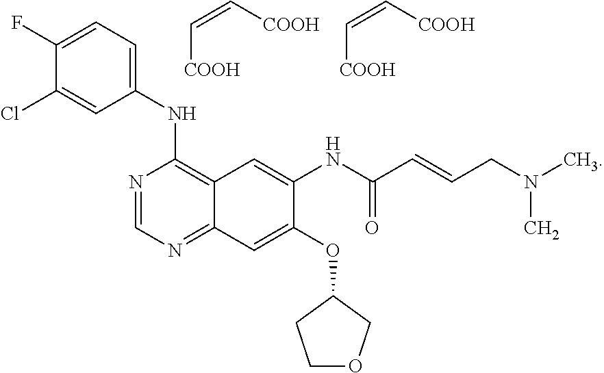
CN(CC=CC(NC1=CC2=C(NC3=CC=C(F)C(Cl)=C3)N=CN=C2C=C1OC1CCOC1)=O)C.[COOH]C=C[COOH].[COOH]C=C[COOH]
